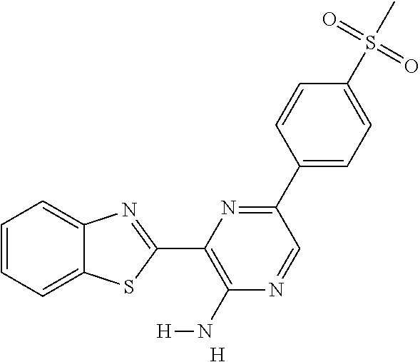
C1=CC=C2C(=C1)N=C(C1=C(N[H])N=CC(C3=CC=C(S(=O)(=O)C)C=C3)=N1)S2.[H]
